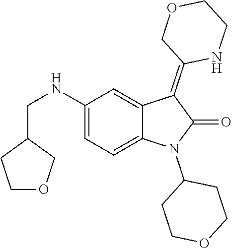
C1(NCC2CCOC2)=CC=C2C(=C1)C(=C1NCCOC1)C(=O)N2C1CCOCC1
